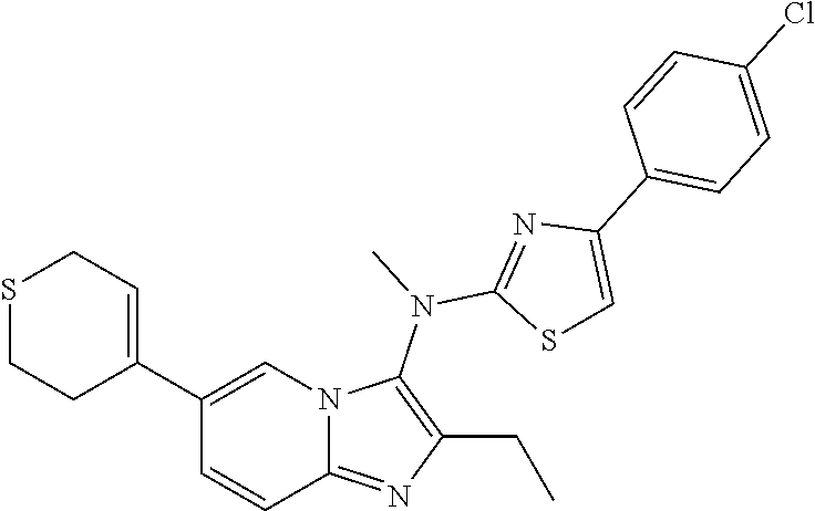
C1(C2=CN3C(=NC(CC)=C3N(C)C3=NC(C4=CC=C(Cl)C=C4)=CS3)C=C2)=CCSCC1
